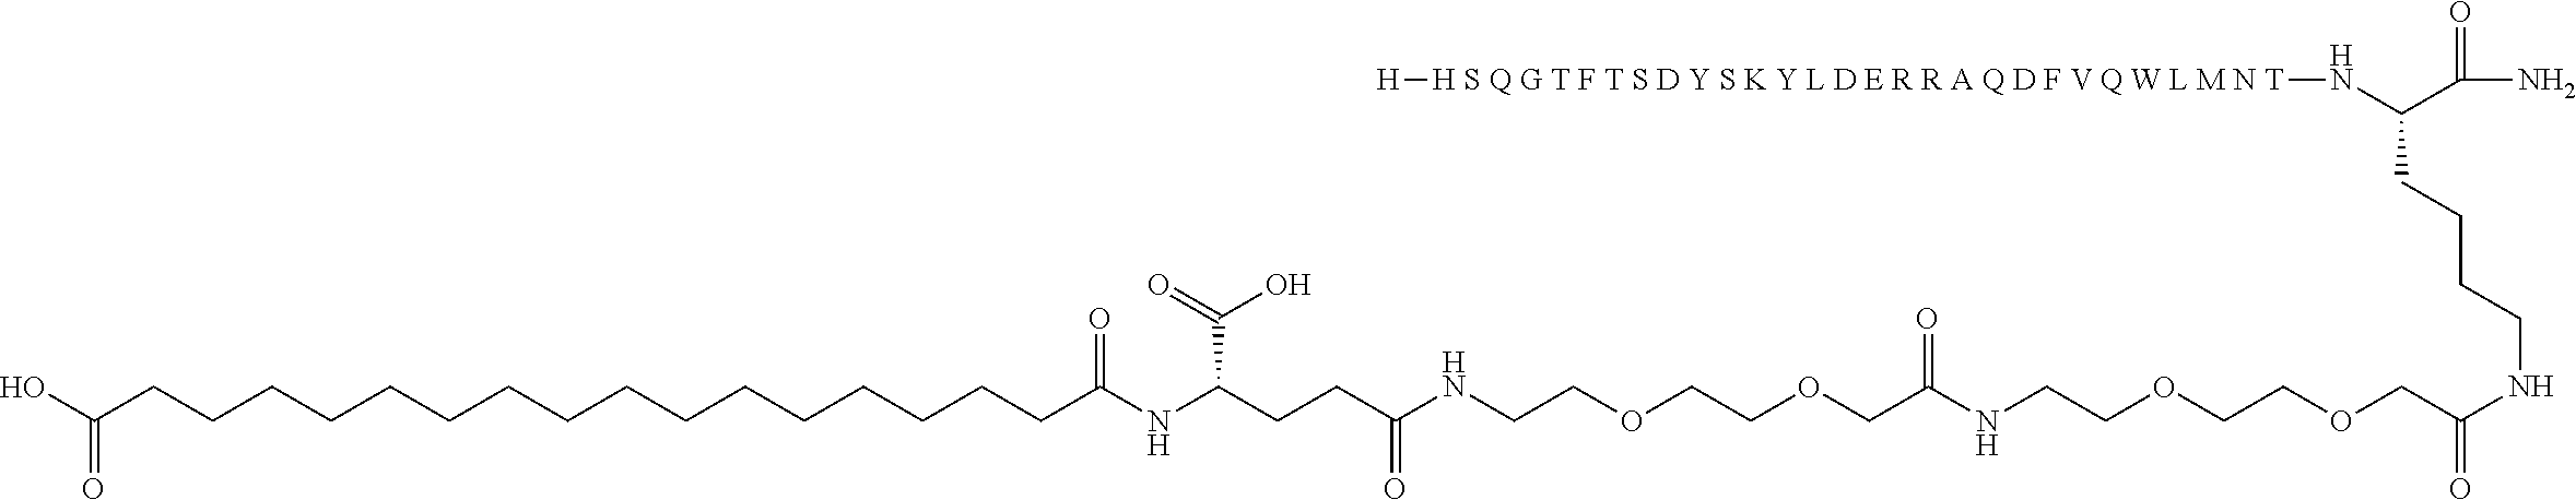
C(NC(COCCOCCNC(COCCOCCNC(CCC(NC(CCCCCCCCCCCCCCCCC(O)=O)=O)C(O)=O)=O)=O)=O)CCCC(N[H S Q G T F T S D Y S K Y L D E R R A Q D F V Q W L M N T][H])C(N)=O
